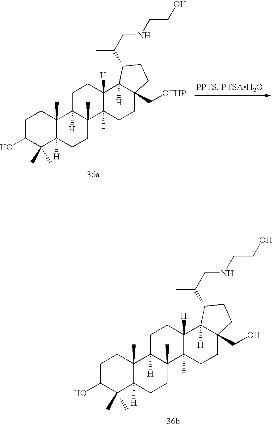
C1C(O)C(C)(C)C2([H])C(C)(C1)C1([H])C(C)(CC2)C2(C)C([H])(CC1)C1([H])C(CO)(CC2)CCC1C(C)CNCCO.C1C(O)C(C)(C)C2([H])C(C)(C1)C1([H])C(C)(CC2)C2(C)C([H])(CC1)C1([H])C(C[OTHP])(CC2)CCC1C(C)CNCCO
